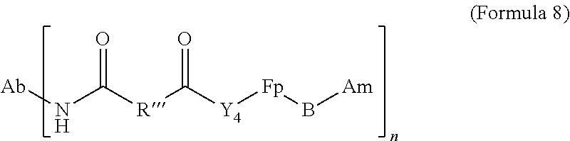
[Ab]NC([R]C([Y4][Fp]B[Am])=O)=O
